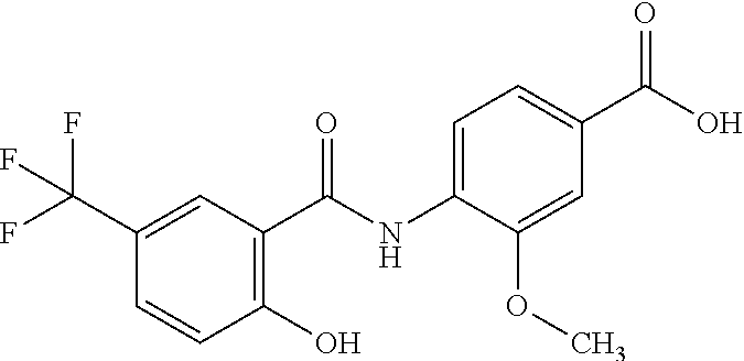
C1(C(F)(F)F)=CC(C(NC2=CC=C(C(O)=O)C=C2OC)=O)=C(O)C=C1
